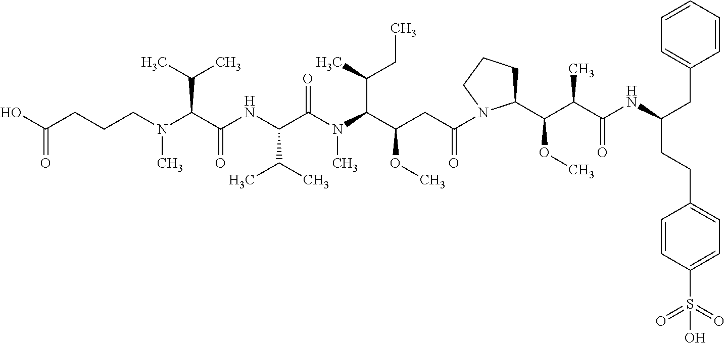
N(C(C(NC(C(N(C)C(C(C)CC)C(OC)CC(=O)N1C(C(C(C(NC(CC2=CC=CC=C2)CCC2=CC=C(S(=O)(=O)O)C=C2)=O)C)OC)CCC1)=O)C(C)C)=O)C(C)C)(C)CCCC(O)=O
